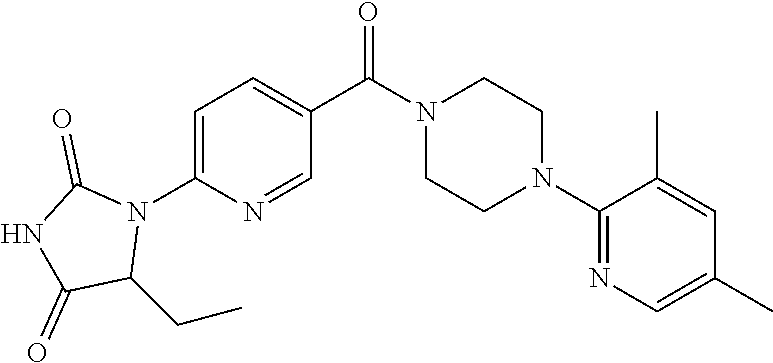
C1=C(N2C(=O)NC(=O)C2CC)N=CC(C(N2CCN(C3=NC=C(C)C=C3C)CC2)=O)=C1
